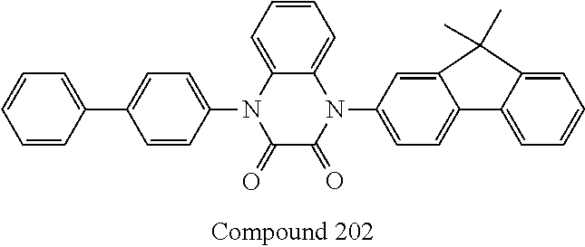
C1=CC=C2C(=C1)N(C1=CC=C3C(=C1)C(C)(C)C1=CC=CC=C31)C(=O)C(=O)N2C1=CC=C(C2=CC=CC=C2)C=C1
